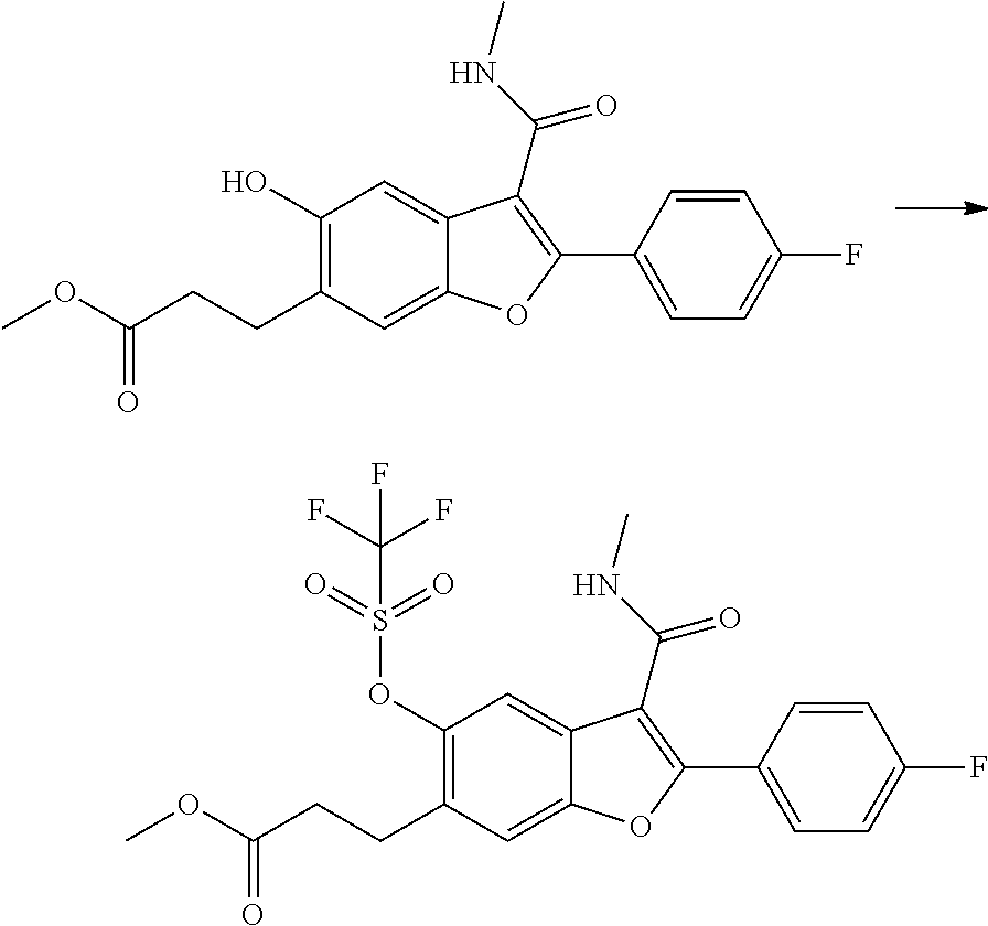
C1(OS(=O)(=O)C(F)(F)F)=C(CCC(OC)=O)C=C2C(=C1)C(C(=O)NC)=C(C1=CC=C(F)C=C1)O2.C1(O)=C(CCC(OC)=O)C=C2C(=C1)C(C(=O)NC)=C(C1=CC=C(F)C=C1)O2
